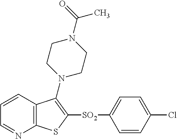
C1=CC2=C(N=C1)SC([SO2]C1=CC=C(Cl)C=C1)=C2N1CCN(C(=O)C)CC1
